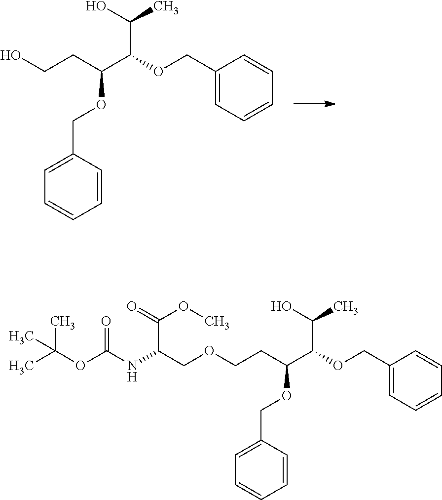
C1(COC(CCO)C(OCC2=CC=CC=C2)C(C)O)=CC=CC=C1.C1(COC(CCOCC(NC(OC(C)(C)C)=O)C(=O)OC)C(OCC2=CC=CC=C2)C(C)O)=CC=CC=C1
